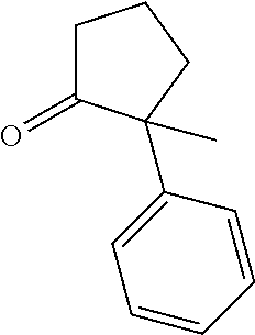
O=C1CCCC1(C1=CC=CC=C1)C
